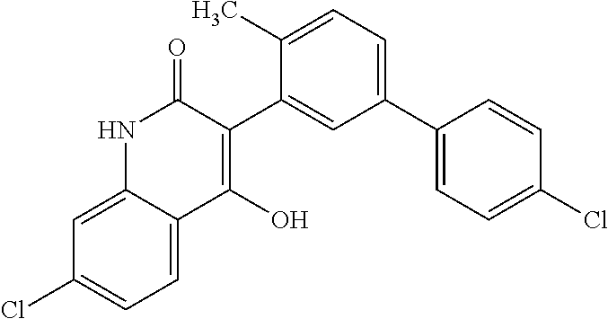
C1(C2=CC(C3=CC=C(Cl)C=C3)=CC=C2C)=C(O)C2=CC=C(Cl)C=C2NC1=O
